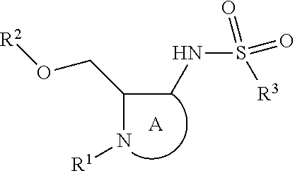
C(N[R1])(CNS(=O)([R3])=O)CO[R2].[A]
